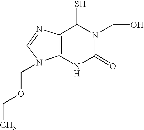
C12=C(N=CN1COCC)C(S)N(CO)C(=O)N2
